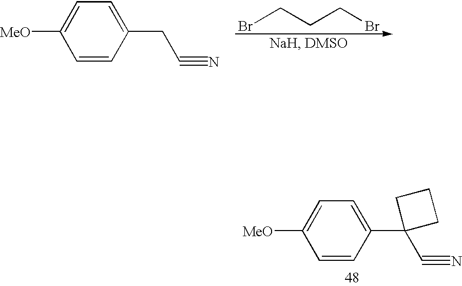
C1=CC(CC#N)=CC=C1[MeO].BrCCCBr.C1([MeO])=CC=C(C2(C#N)CCC2)C=C1
